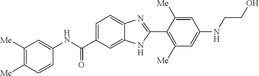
C1=C(C(NC2=CC([Me])=C([Me])C=C2)=O)C=C2C(=C1)N=C(C1=C([Me])C=C(NCCO)C=C1[Me])N2
